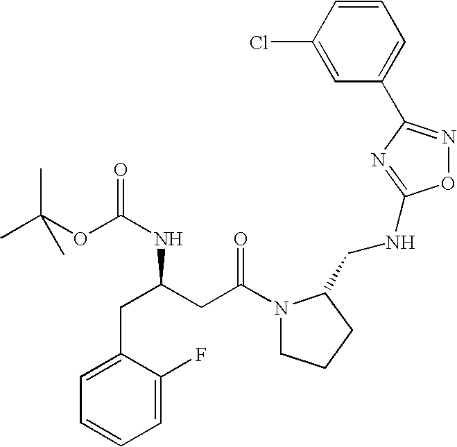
C1=C(CC(CC(=O)N2CCCC2CNC2=NC(C3=CC=CC(Cl)=C3)=NO2)NC(OC(C)(C)C)=O)C(F)=CC=C1
